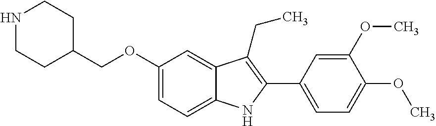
C(OC1=CC=C2C(=C1)C(CC)=C(C1=CC=C(OC)C(OC)=C1)N2)C1CCNCC1
